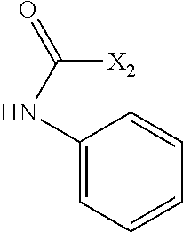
C1(NC(=O)[X2])=CC=CC=C1
